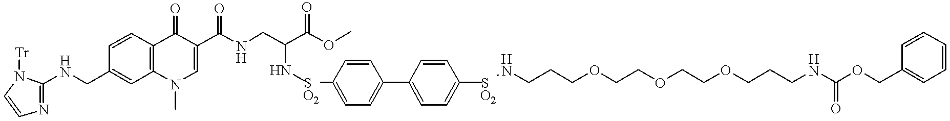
N(CCCOCCOCCOCCCNC(OCC1=CC=CC=C1)=O)[S  O2]C1=CC=C(C2=CC=C([S  O2]NC(CNC(C3=CN(C)C4=C(C3=O)C=CC(CNC3=NC=CN3[Tr])=C4)=O)C(OC)=O)C=C2)C=C1
